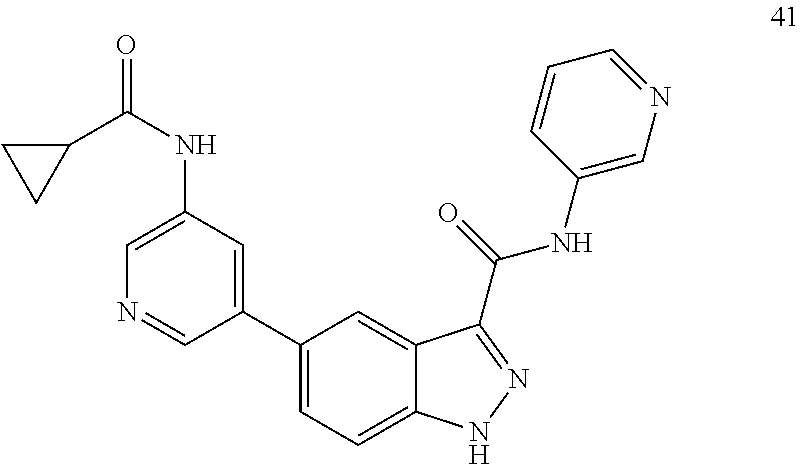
C1(NC(=O)C2=NNC3=CC=C(C4=CC(NC(=O)C5CC5)=CN=C4)C=C32)=CN=CC=C1
